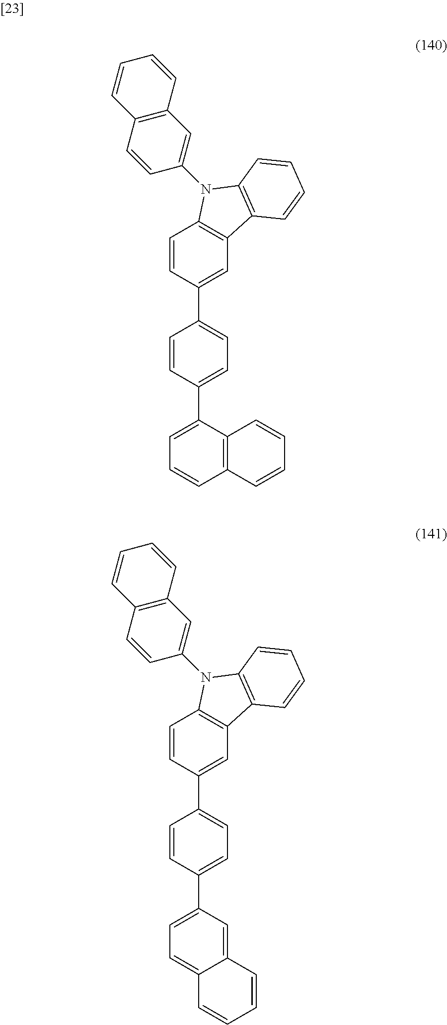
C12=C(C(C3=CC=C(C4=CC5=C(C=C4)N(C4=CC6=C(C=C4)C=CC=C6)C4=C5C=CC=C4)C=C3)=CC=C1)C=CC=C2.C12=CC(C3=CC=C(C4=CC5=C(C=C4)N(C4=CC6=C(C=C4)C=CC=C6)C4=C5C=CC=C4)C=C3)=CC=C1C=CC=C2
